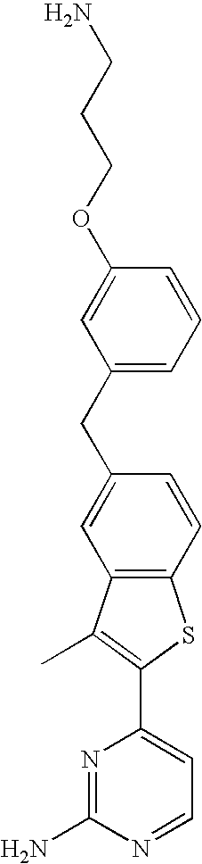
N1=C(N)N=CC=C1C1=C(C)C2=C(S1)C=CC(CC1=CC=CC(OCCCN)=C1)=C2
